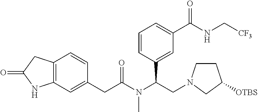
C12=C(C=C(CC(N(C(CN3CCC([OTBS])C3)C3=CC(C(NC[CF3])=O)=CC=C3)C)=O)C=C1)NC(=O)C2
